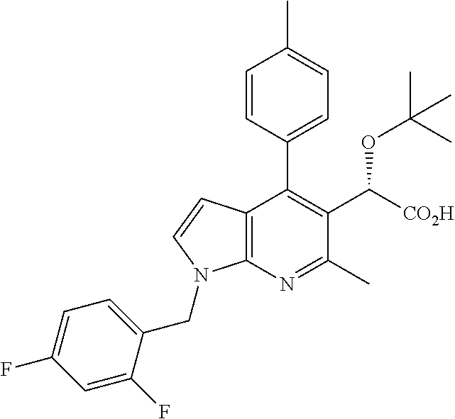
C12=C(N=C(C)C(C([CO2H])OC(C)(C)C)=C1C1=CC=C(C)C=C1)N(CC1=CC=C(F)C=C1F)C=C2
